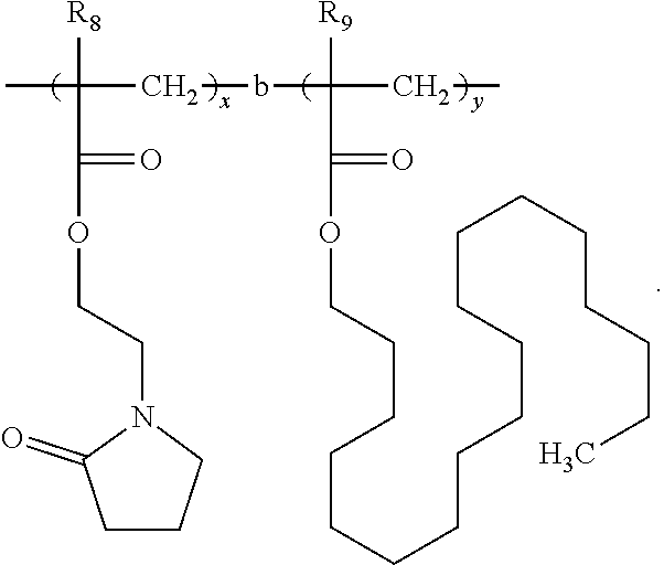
CC([R8])(CbC([R9])(CC)C(=O)OCCCCCCCCCCCCCCCCCC)C(=O)OCCN1C(=O)CCC1
